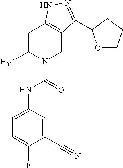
C1C(C)N(C(NC2=CC=C(F)C(C#N)=C2)=O)CC2=C1NN=C2C1OCCC1
